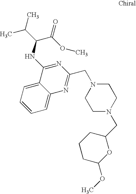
C1=CC=C2C(=C1)C(NC(C(=O)OC)C(C)C)=NC(CN1CCN(CC3CCCC(OC)O3)CC1)=N2
